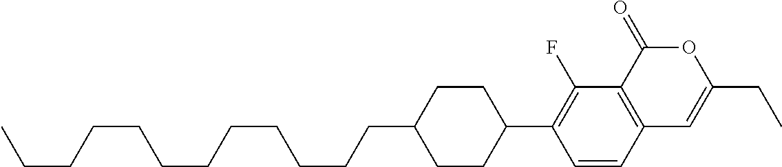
C12=C(C(=O)OC(CC)=C1)C(F)=C(C1CCC(CCCCCCCCCCCC)CC1)C=C2
